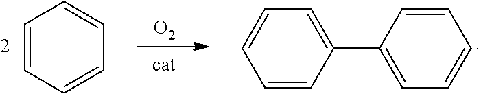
C1=CC=CC=C1.[O2].C1=CC(C2=CC=CC=C2)=CC=C1
